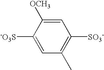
C1([-O3S])=CC(C)=C([SO3-])C=C1[OCH3]
